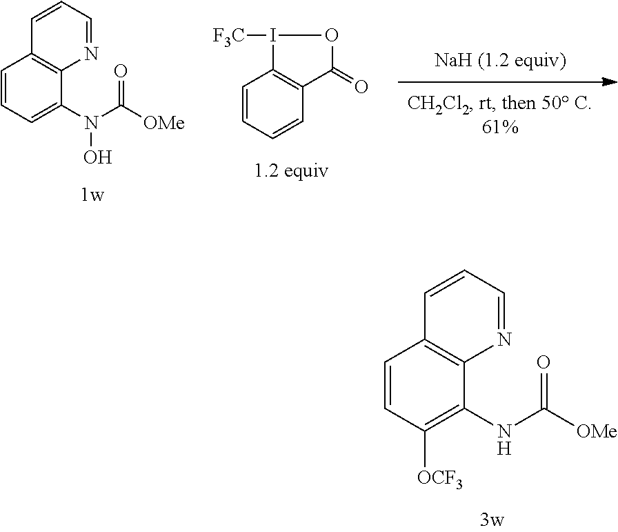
C1([OCF3])=C(NC([OMe])=O)C2=C(C=C1)C=CC=N2.C1=CC=CC2=C1I([F3C])OC2=O.C1=C(N(C([OMe])=O)O)C2=C(C=C1)C=CC=N2
